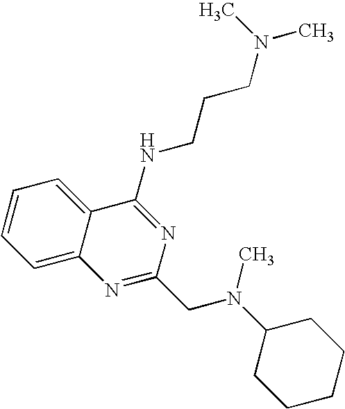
C12=CC=CC=C1C(NCCCN(C)C)=NC(CN(C1CCCCC1)C)=N2
